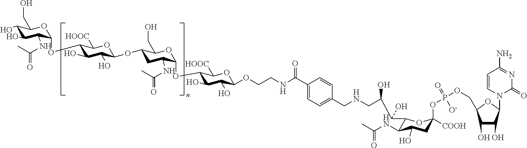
C1(O)C(O)C(NC(=O)C)C(OC2C(O)C(O)C(OC3CC(NC(C)=O)C(OC4C(O)C(O)C(OCCNC(C5=CC=C(CNCC(O)C(C6C(NC(=O)C)C(O)CC(OP(OCC7C(O)C(O)C(N8C(=O)N=C(N)C=C8)O7)(=O)[O-])([COOH])O6)O)C=C5)=O)OC4[HOOC])OC3CO)OC2[HOOC])OC1CO
